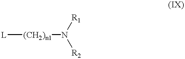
[L][(CH2)n1]N([R1])[R2]
